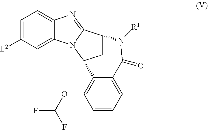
C1([L2])=CC=C2C(=C1)N1C(=N2)C2CC1C1=C(OC(F)F)C=CC=C1C(=O)N2[R1]
